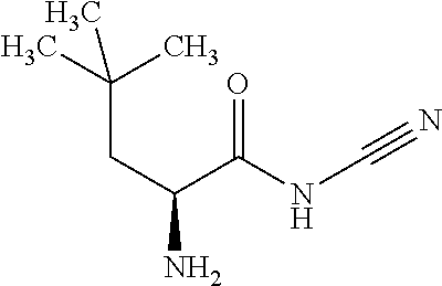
C(CC(C(=O)NC#N)N)(C)(C)C
